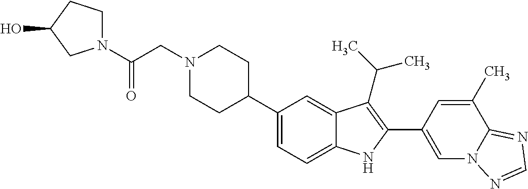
C1(C2CCN(CC(N3CCC(O)C3)=O)CC2)=CC=C2C(=C1)C(C(C)C)=C(C1=CN3C(=NC=N3)C(C)=C1)N2
